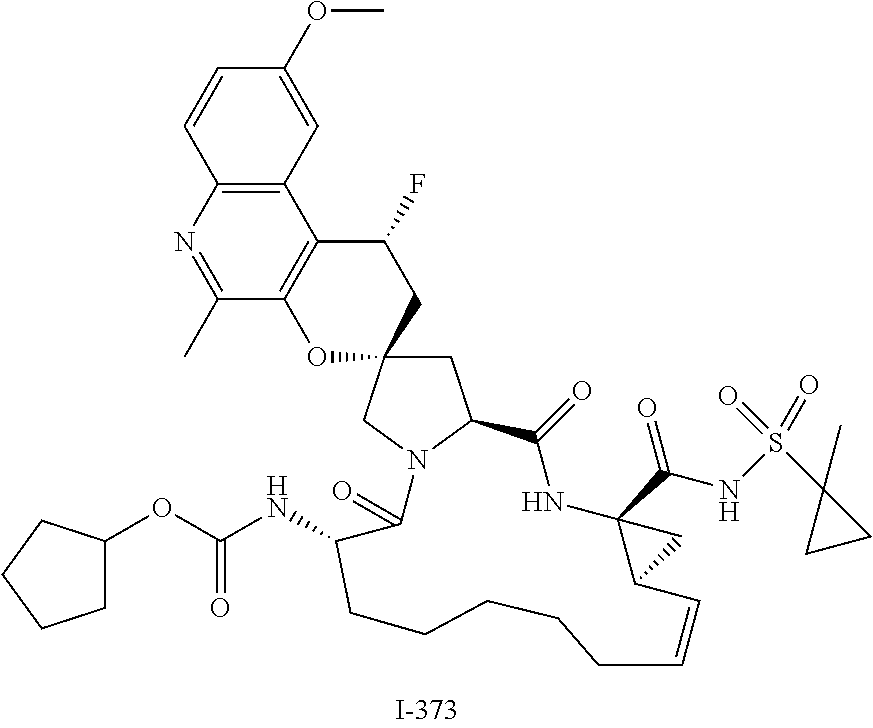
C1=CC2=C(C=C1OC)C1=C(C(C)=N2)OC2(CC1F)CC1N(C2)C(=O)C(NC(=O)OC2CCCC2)CCCCCC=CC2C(C(NS(C3(C)CC3)(=O)=O)=O)(NC1=O)C2
